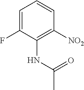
C1=C(F)C(NC(=O)C)=C([NO2])C=C1
